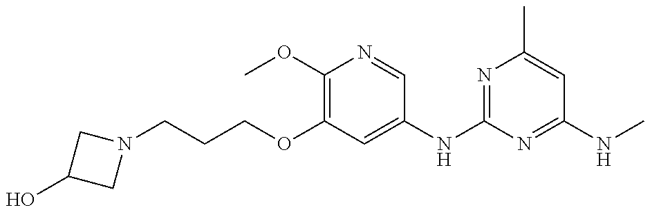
N1(CCCOC2=C(OC)N=CC(NC3=NC(C)=CC(NC)=N3)=C2)CC(O)C1
